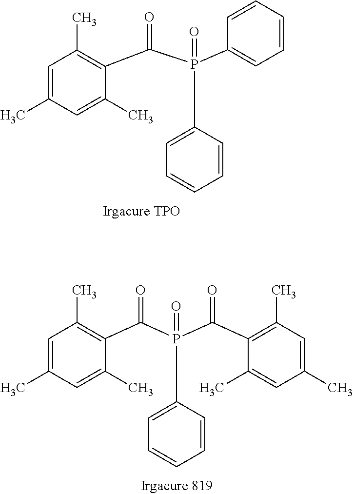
C1=C(C)C=C(C)C(C(=O)P(=O)(C2=CC=CC=C2)C2=CC=CC=C2)=C1C.C1=C(C)C=C(C)C(C(=O)P(=O)(C(C2=C(C)C=C(C)C=C2C)=O)C2=CC=CC=C2)=C1C
